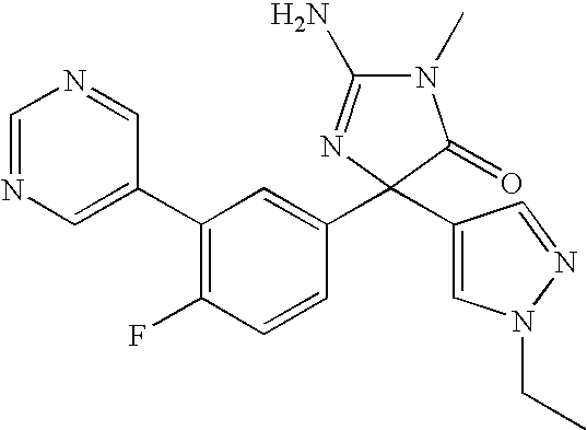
C1(C2=C(F)C=CC(C3(C4=CN(CC)N=C4)N=C(N)N(C)C3=O)=C2)=CN=CN=C1
